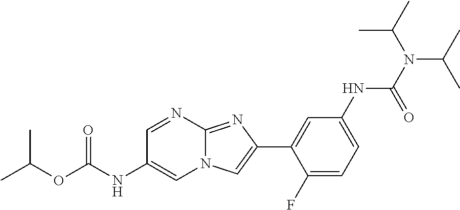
C1=NC2=NC(C3=CC(NC(N(C(C)C)C(C)C)=O)=CC=C3F)=CN2C=C1NC(OC(C)C)=O
